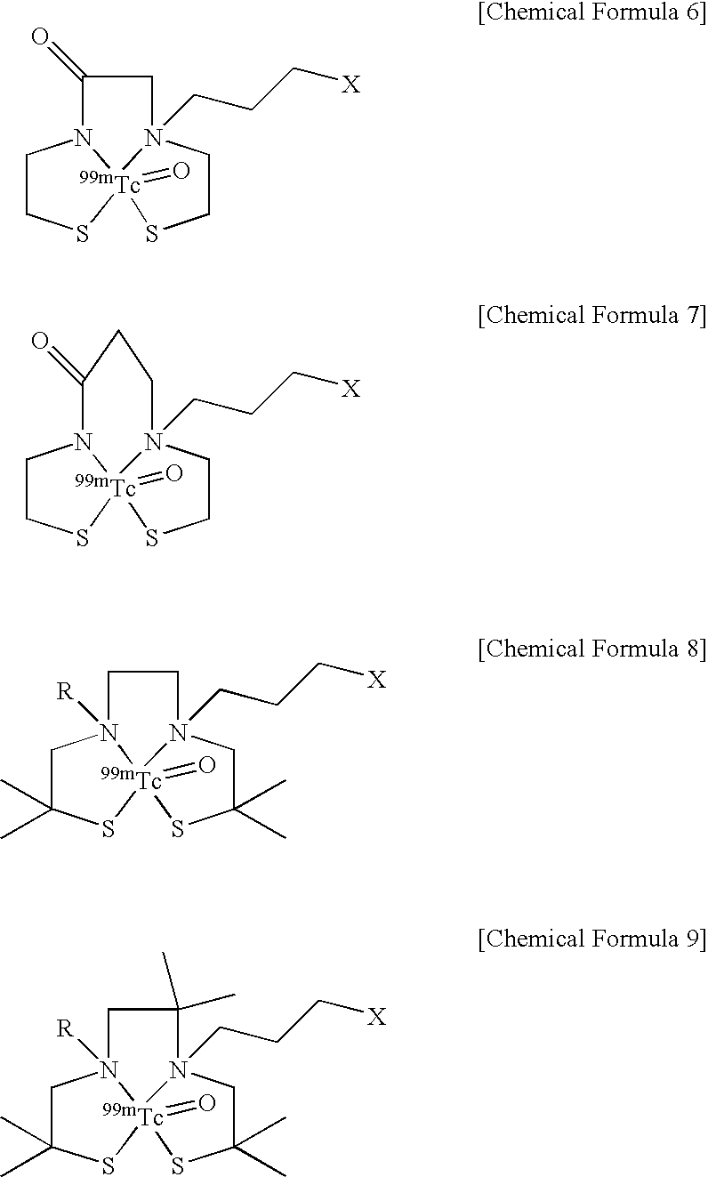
C1CS[Tc]23(=O)N1C(=O)CN2(CCC[X])CCS3.C1CS[Tc]23(=O)N1C(=O)CCN2(CCC[X])CCS3.C1C(C)(C)S[Tc]23(=O)N1([R])CCN2(CCC[X])CC(C)(C)S3.C1C(C)(C)S[Tc]23(=O)N1([R])CC(C)(C)N2(CCC[X])CC(C)(C)S3
